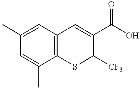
C1=C(C)C=C(C)C2=C1C=C(C(O)=O)C([CF3])S2
